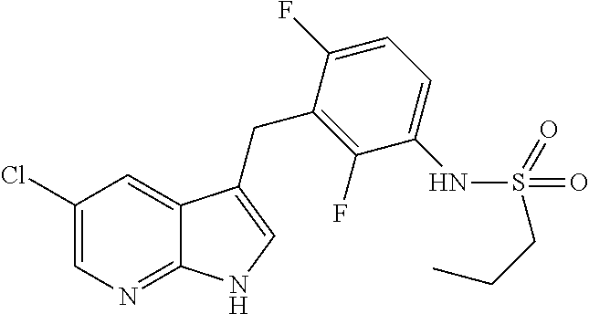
C1(Cl)=CN=C2C(=C1)C(CC1=C(F)C(NS(=O)(CCC)=O)=CC=C1F)=CN2
